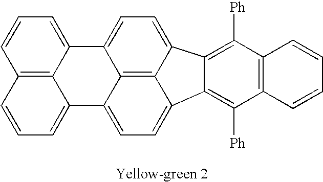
C1=CC=C2C3=C1C=CC=C3C1=CC=C3C4=C1C2=CC=C4C1=C([Ph])C2=C(C([Ph])=C13)C=CC=C2
